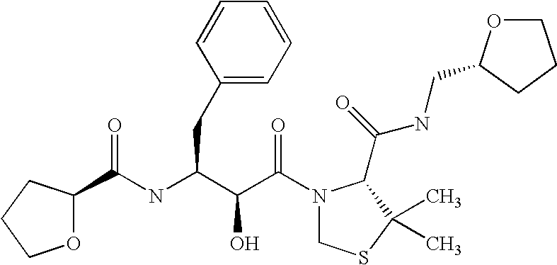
C(NC(C(C(N1CSC(C)(C)C1C(NCC1OCCC1)=O)=O)O)CC1=CC=CC=C1)(=O)C1OCCC1
